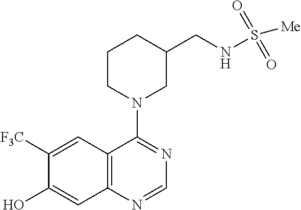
C1([F3C])=CC2=C(C=C1O)N=CN=C2N1CC(CNS([Me])(=O)=O)CCC1
